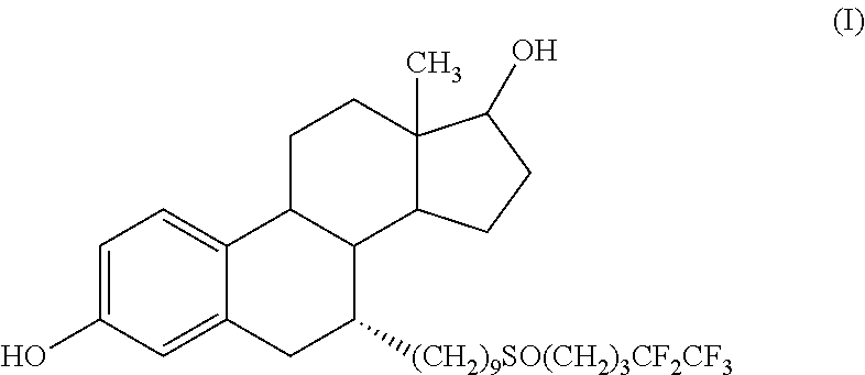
C1=C(O)C=C2C(=C1)C1C(C([(CH2)9SO(CH2)3CF2CF3])C2)C2C(C)(CC1)C(O)CC2
